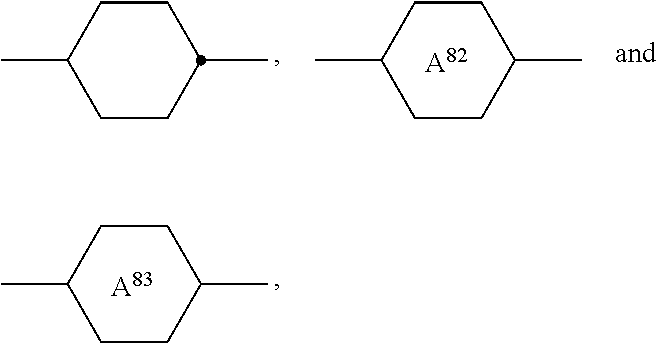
[A83].C1CC(C)CCC1C.C1CC(C)CCC1C.[A82].C1CC(C)CCC1C
